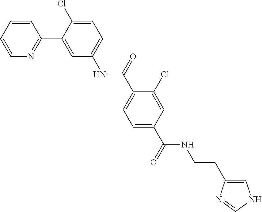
C1=CC=CN=C1C1=CC(NC(C2=CC=C(C(NCCC3=CNC=N3)=O)C=C2Cl)=O)=CC=C1Cl
